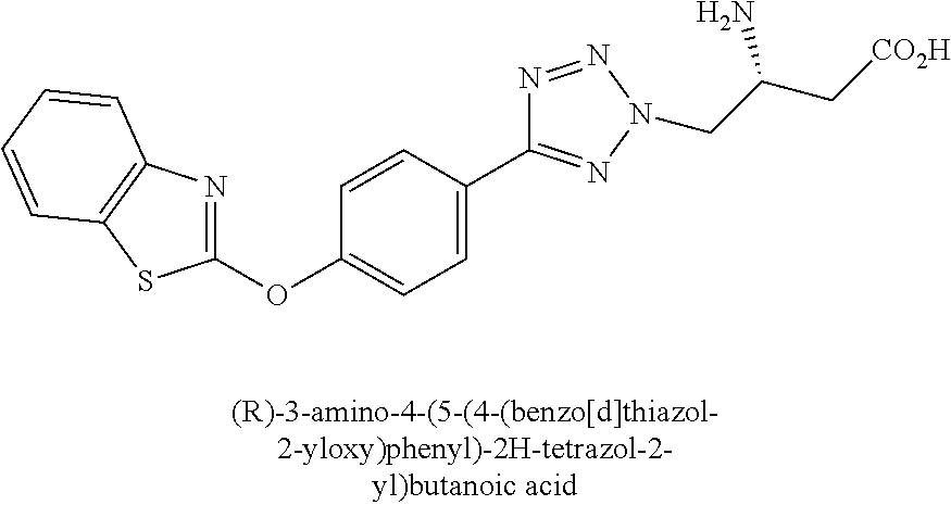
C1(OC2=NC3=C(S2)C=CC=C3)=CC=C(C2=NN(CC(C[CO2H])N)N=N2)C=C1
